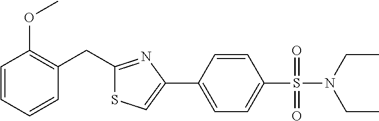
S1C(CC2=C(OC)C=CC=C2)=NC(C2=CC=C(S(=O)(=O)N(CC)CC)C=C2)=C1
